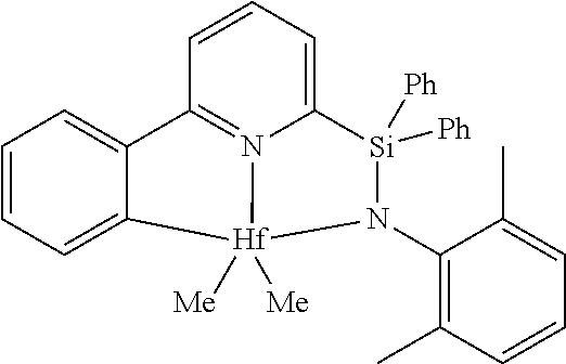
C1=CC=C2C(=C1)C1=N3C(=CC=C1)[Si]([Ph])([Ph])N(C1=C(C)C=CC=C1C)[Hf]23([Me])[Me]
